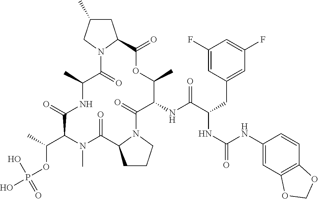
O=C1C(C(OP(O)(O)=O)C)N(C)C(=O)C2CCCN2C(=O)C(NC(C(CC2=CC(F)=CC(F)=C2)NC(=O)NC2=CC3=C(C=C2)OCO3)=O)C(C)OC(=O)C2CC(C)CN2C(=O)C(C)N1
